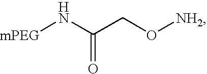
[mPEG]NC(CO[NH2])=O
